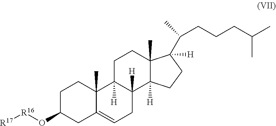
C1C(O[R16][R17])CC2=CCC3([H])C([H])(C2(C)C1)CCC1(C)C3([H])CCC1(C(CCCC(C)C)C)[H]
